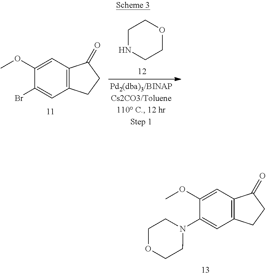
COC1=CC2=C(C=C1N1CCOCC1)CCC2=O.COC1=CC2=C(C=C1Br)CCC2=O.C1NCCOC1
